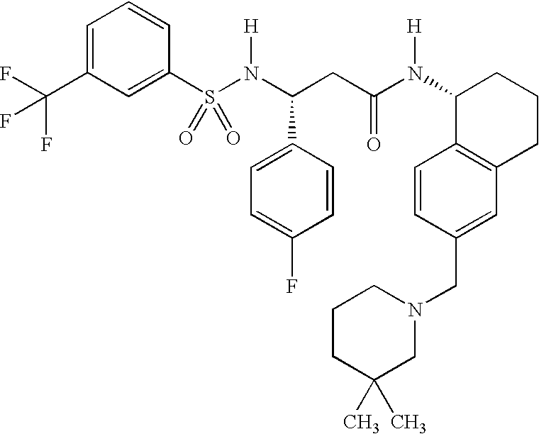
S(N(C(CC(N(C1C2=C(CCC1)C=C(CN1CCCC(C)(C)C1)C=C2)[H])=O)C1=CC=C(F)C=C1)[H])(=O)(=O)C1=CC(C(F)(F)F)=CC=C1
